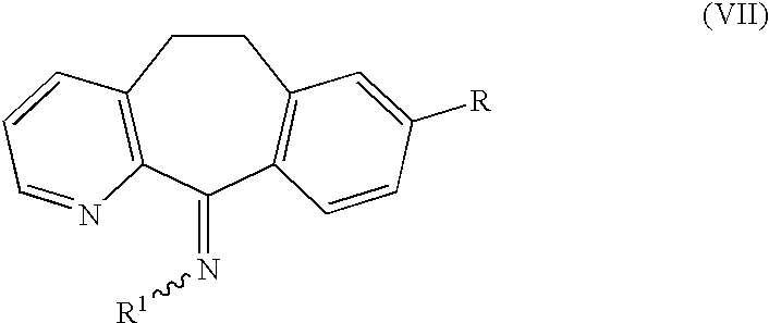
C1CC2=C(C(=N[R1])C3=C1C=C([R])C=C3)N=CC=C2
